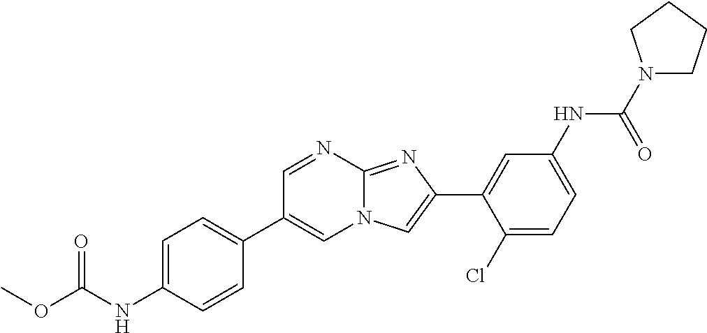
C1=NC2=NC(C3=CC(NC(N4CCCC4)=O)=CC=C3Cl)=CN2C=C1C1=CC=C(NC(OC)=O)C=C1
